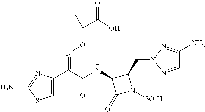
C1=C(C(C(NC2C(=O)N([SO3H])C2CN2N=CC(N)=N2)=O)=NOC(C(=O)O)(C)C)N=C(N)S1
